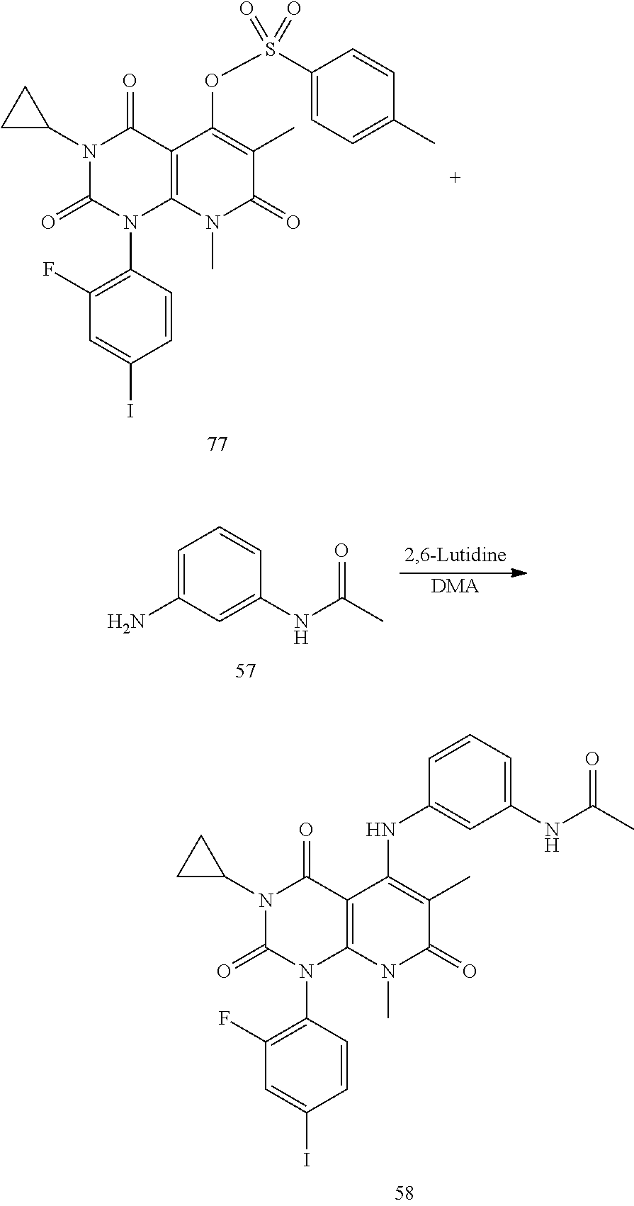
C1(N2C(=O)C3=C(N(C4=C(F)C=C(I)C=C4)C2=O)N(C)C(=O)C(C)=C3NC2=CC(NC(=O)C)=CC=C2)CC1.C1(N2C(=O)C3=C(N(C4=C(F)C=C(I)C=C4)C2=O)N(C)C(=O)C(C)=C3OS(C2=CC=C(C)C=C2)(=O)=O)CC1.C1=C(N)C=C(NC(C)=O)C=C1.[DMA]
